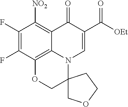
C1(F)=C(F)C2=C3C(=C1[NO2])C(=O)C(C([OEt])=O)=CN3C1(CO2)COCC1
